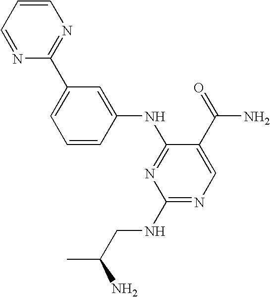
C1=CC(NC2=NC(NCC(C)N)=NC=C2C(=O)N)=CC(C2=NC=CC=N2)=C1
